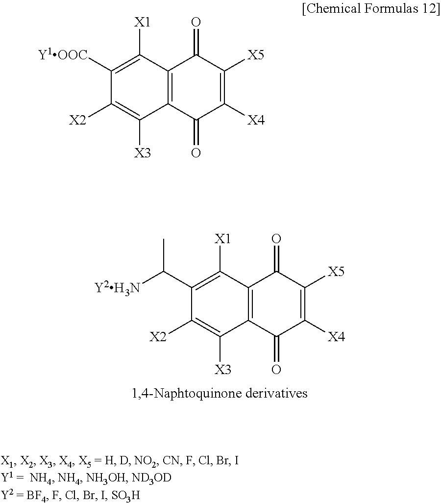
C12=C(C([X1])=C(C([Y2H3N])C)C([X2])=C1[X3])C(=O)C([X5])=C([X4])C2=O.C12=C(C([X1])=C([Y1OOC])C([X2])=C1[X3])C(=O)C([X5])=C([X4])C2=O
